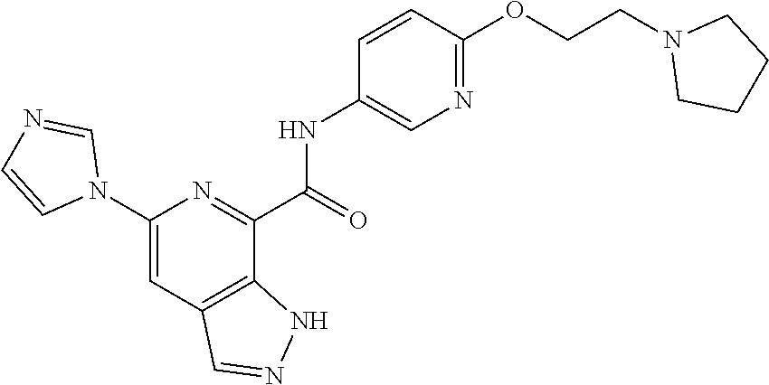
C1(N2C=NC=C2)=CC2=C(C(C(=O)NC3=CN=C(OCCN4CCCC4)C=C3)=N1)NN=C2
